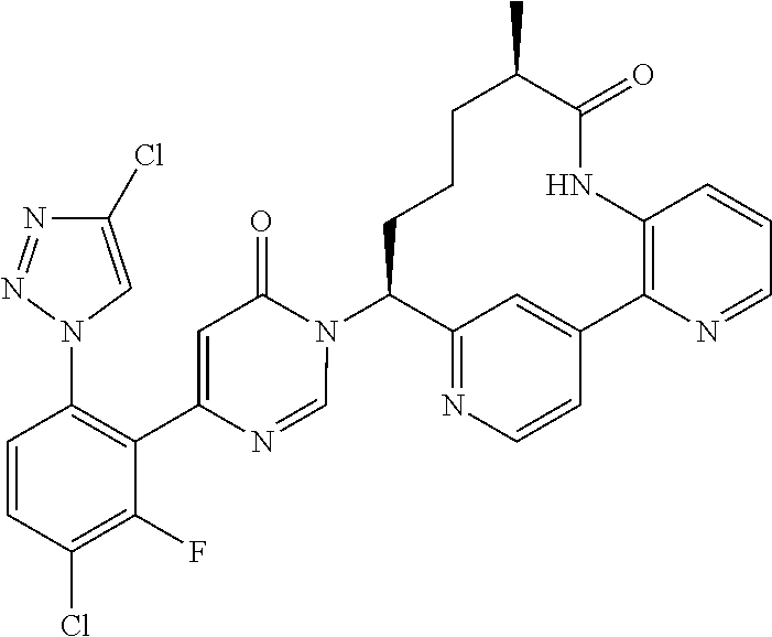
C12=NC=CC(=C1)C1=C(NC(=O)C(C)CCCC2N2C(=O)C=C(C3=C(N4C=C(Cl)N=N4)C=CC(Cl)=C3F)N=C2)C=CC=N1
